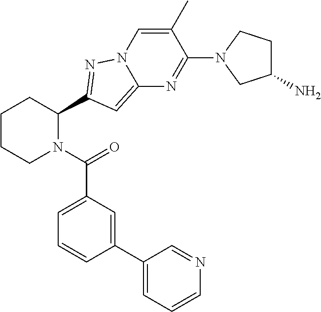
C1CCN(C(=O)C2=CC=CC(C3=CC=CN=C3)=C2)C(C2=NN3C=C(C)C(N4CC(N)CC4)=NC3=C2)C1
